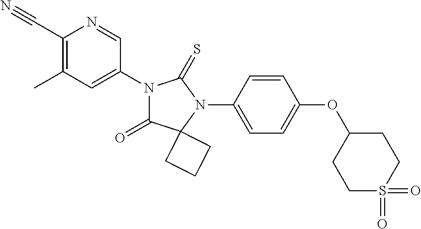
C1(C#N)=C(C)C=C(N2C(=O)C3(N(C4=CC=C(OC5CCS(=O)(=O)CC5)C=C4)C2=S)CCC3)C=N1
